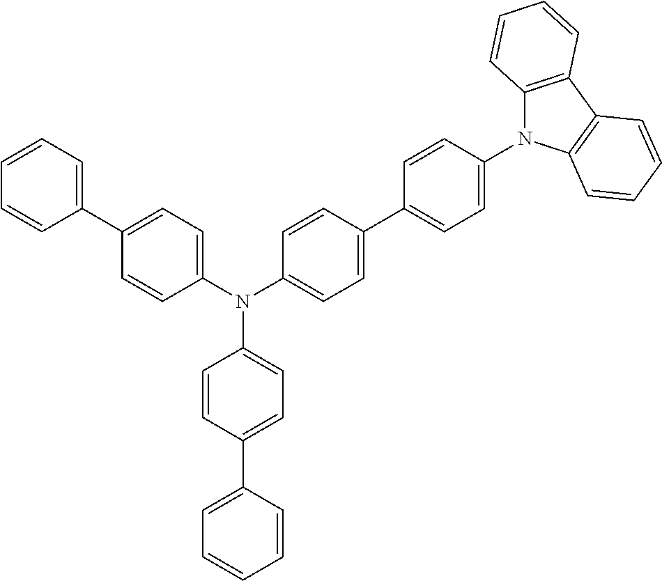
C1(N(C2=CC=C(C3=CC=C(N4C5=C(C6=C4C=CC=C6)C=CC=C5)C=C3)C=C2)C2=CC=C(C3=CC=CC=C3)C=C2)=CC=C(C2=CC=CC=C2)C=C1
